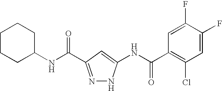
C1C(NC(=O)C2=NNC(NC(C3=C(Cl)C=C(F)C(F)=C3)=O)=C2)CCCC1
